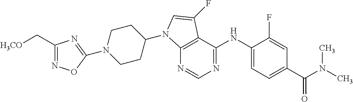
N1(C2=NC(C[H3CO])=NO2)CCC(N2C3=C(C(NC4=CC=C(C(N(C)C)=O)C=C4F)=NC=N3)C(F)=C2)CC1
